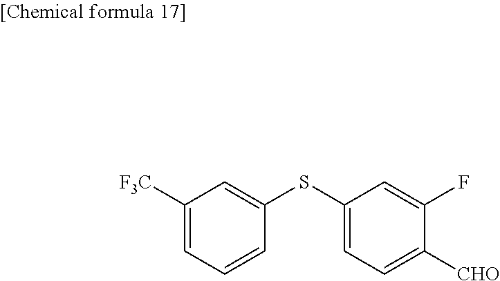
C1([F3C])=CC=CC(SC2=CC=C([CHO])C(F)=C2)=C1
